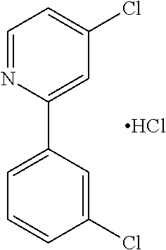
C1(Cl)=CC(C2=CC(Cl)=CC=N2)=CC=C1.Cl
